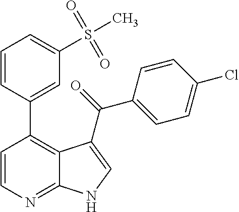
C1=CN=C2C(=C1C1=CC(S(C)(=O)=O)=CC=C1)C(C(=O)C1=CC=C(Cl)C=C1)=CN2
